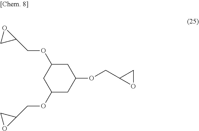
C1C(OCC2OC2)CC(OCC2CO2)CC1OCC1OC1
